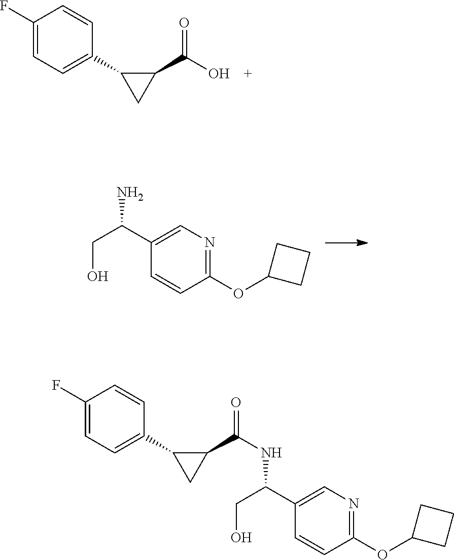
C1(F)=CC=C(C2CC2C(=O)O)C=C1.C1(C(N)CO)=CN=C(OC2CCC2)C=C1.C1(C(CO)NC(C2C(C3=CC=C(F)C=C3)C2)=O)=CN=C(OC2CCC2)C=C1
